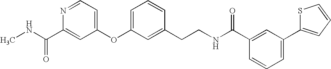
N(C(C1=CC(OC2=CC=CC(CCNC(C3=CC(C4=CC=CS4)=CC=C3)=O)=C2)=CC=N1)=O)C
